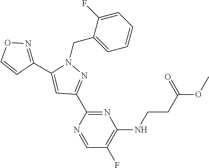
N1(CC2=CC=CC=C2F)C(C2=NOC=C2)=CC(C2=NC(NCCC(OC)=O)=C(F)C=N2)=N1
